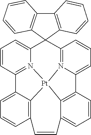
C12=C3[Pt]45N6=C(C=CC=C16)C1(C6=CC=CC(=N46)C4=CC=CC(=C45)C=CC3=CC=C2)C2=C(C3=C1C=CC=C3)C=CC=C2
